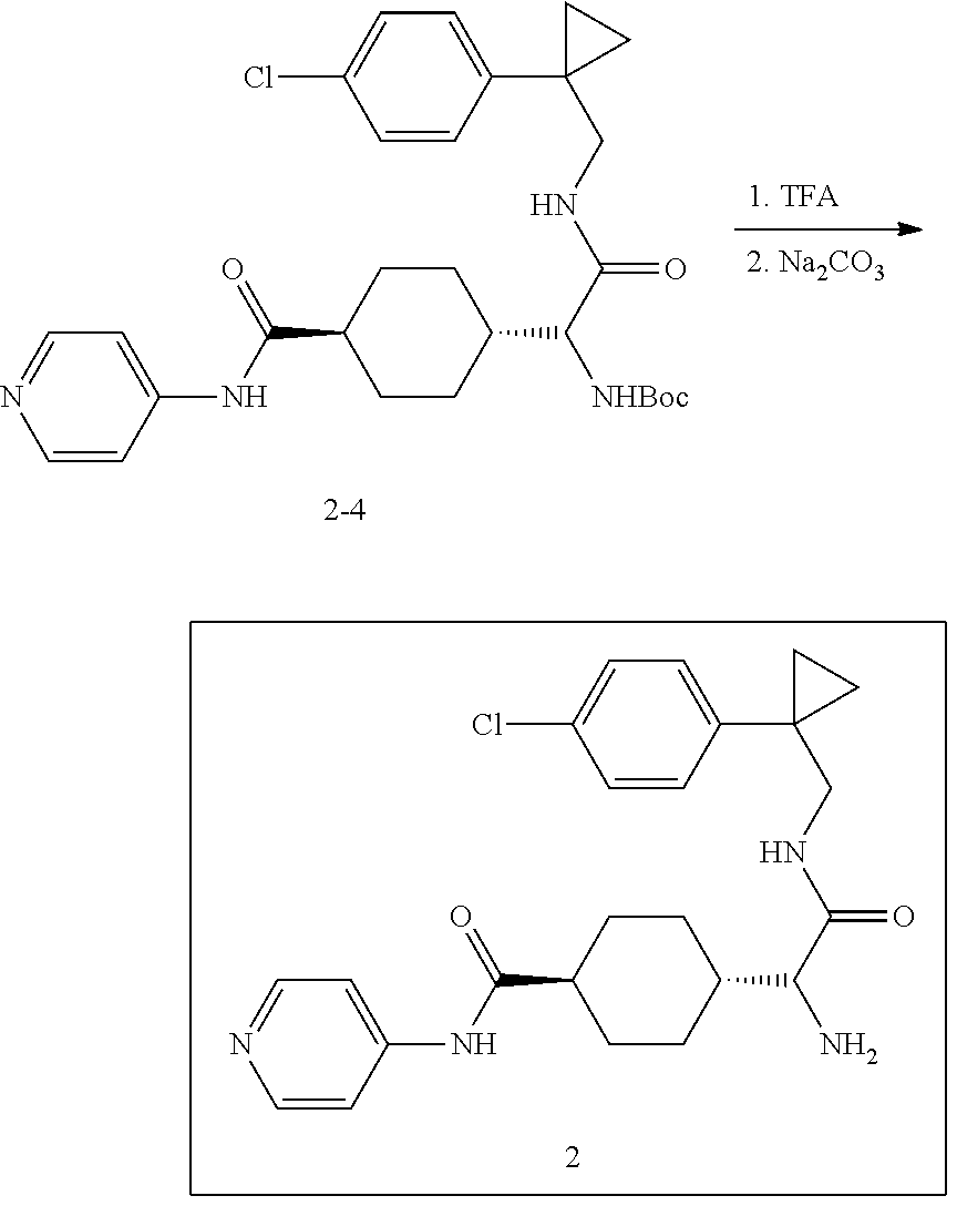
C1CC(C([NHBoc])C(NCC2(C3=CC=C(Cl)C=C3)CC2)=O)CCC1C(NC1=CC=NC=C1)=O.C1CC(C(N)C(NCC2(C3=CC=C(Cl)C=C3)CC2)=O)CCC1C(NC1=CC=NC=C1)=O
